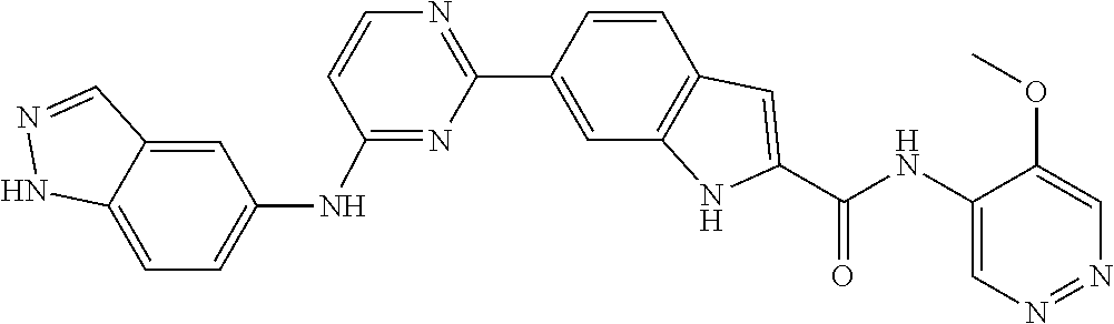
C1=CC2=C(C=C1C1=NC=CC(NC3=CC=C4NN=CC4=C3)=N1)NC(C(=O)NC1=CN=NC=C1OC)=C2
